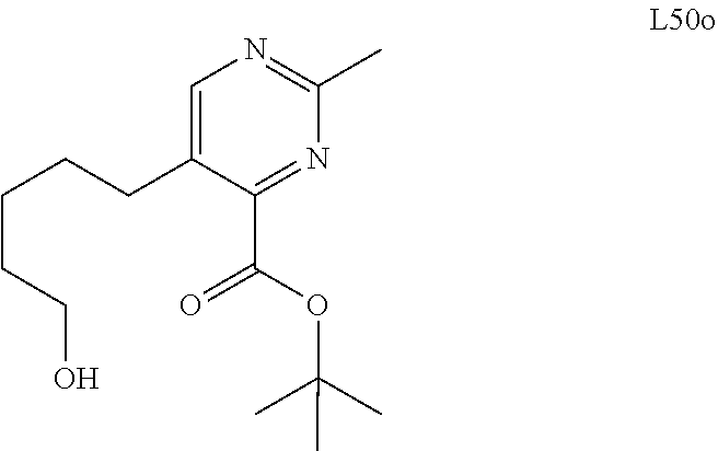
C1(C)=NC=C(CCCCCO)C(C(OC(C)(C)C)=O)=N1
